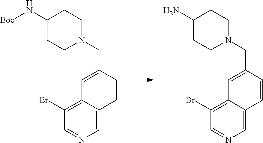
C1(Br)=C2C(=CN=C1)C=CC(CN1CCC(N[Boc])CC1)=C2.C1(Br)=C2C(=CN=C1)C=CC(CN1CCC(N)CC1)=C2
